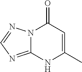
C12=NC=NN1C(=O)C=C(C)N2
